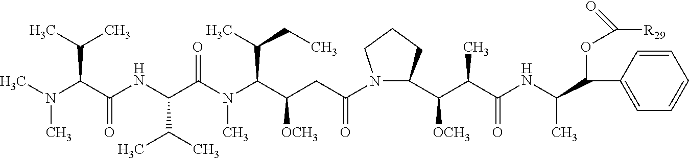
CN(C(C(NC(C(N(C(C(CC(N1C(C(C(C(NC(C(C2=CC=CC=C2)OC([R29])=O)C)=O)C)[OCH3])CCC1)=O)[OCH3])C(C)CC)C)=O)C(C)C)=O)C(C)C)C
